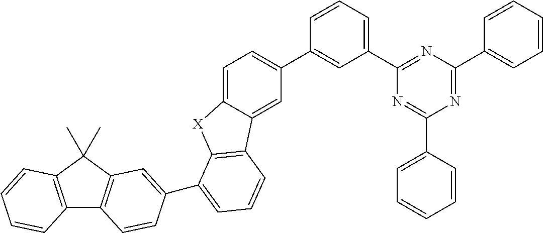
C1(C2=CC=C3C(=C2)C2=C([X]3)C(C3=CC4=C(C5=C(C4(C)C)C=CC=C5)C=C3)=CC=C2)=CC(C2=NC(C3=CC=CC=C3)=NC(C3=CC=CC=C3)=N2)=CC=C1
